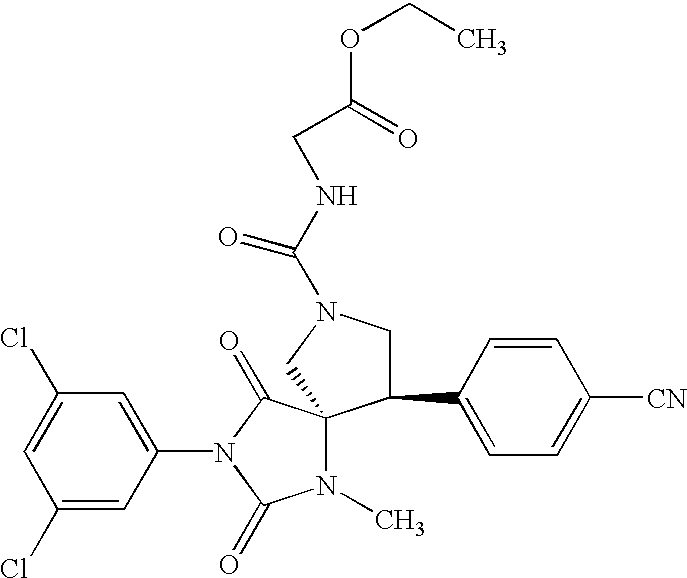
C1(Cl)=CC(N2C(=O)C3(N(C)C2=O)C(C2=CC=C([CN])C=C2)CN(C(NCC(OCC)=O)=O)C3)=CC(Cl)=C1
